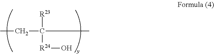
CCC(C)([R23])[R24]O
